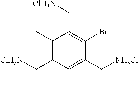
C1(C)=C(C[ClH3N])C(C)=C(C[NH3Cl])C(Br)=C1C[ClH3N]
